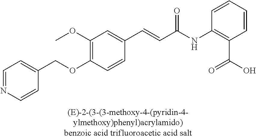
C1(OC)=C(OCC2=CC=NC=C2)C=CC(C=CC(=O)NC2=C(C(=O)O)C=CC=C2)=C1
